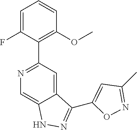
N1=C(C2=C(OC)C=CC=C2F)C=C2C(=C1)NN=C2C1=CC(C)=NO1
